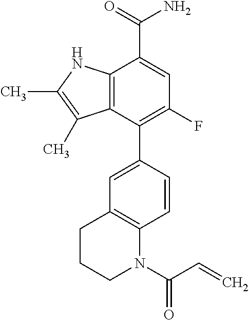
C12=C(C=C(C3=C(F)C=C(C(=O)N)C4=C3C(C)=C(C)N4)C=C1)CCCN2C(C=C)=O
